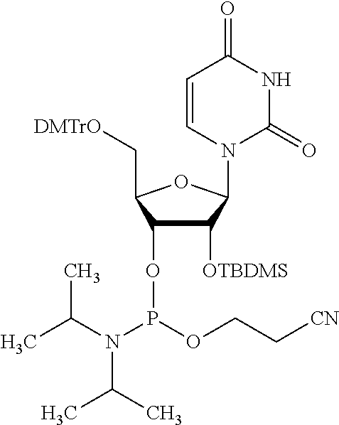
C1=CN(C2C([OTBDMS])C(OP(OCC[CN])N(C(C)C)C(C)C)C(C[DMTrO])O2)C(=O)NC1=O
